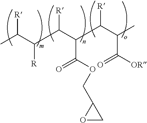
[R]C(C(C(C(CC([R])C(C)C([OR])=O)C(OCC1OC1)=O)[R])[R])C
